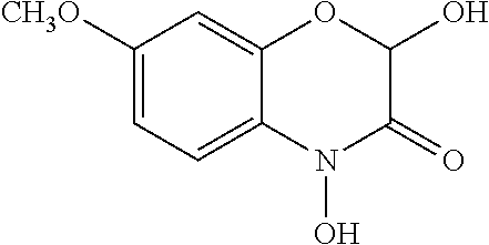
C1([CH3O])=CC=C2C(=C1)OC(O)C(=O)N2O
